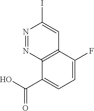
N1=NC2=C(C=C1I)C(F)=CC=C2C(O)=O
